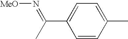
C1=CC(C)=CC=C1C(C)=N[MeO]
